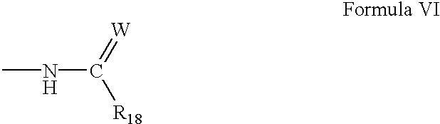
CNC([R18])=[W]
